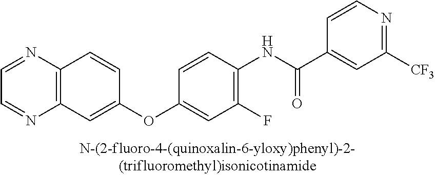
C12=C(N=CC=N1)C=CC(OC1=CC(F)=C(NC(C3=CC([CF3])=NC=C3)=O)C=C1)=C2
